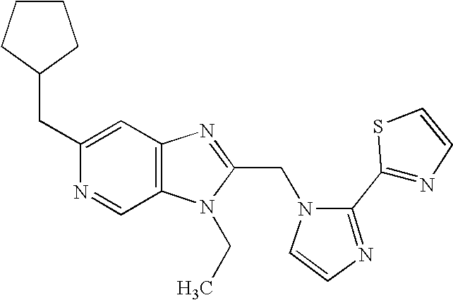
C12=C(N=C(CN3C=CN=C3C3=NC=CS3)N1CC)C=C(CC1CCCC1)N=C2
